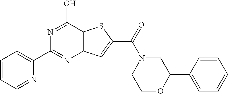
C1=CC=NC(C2=NC3=C(C(O)=N2)SC(C(N2CC(C4=CC=CC=C4)OCC2)=O)=C3)=C1
